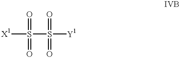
[X1]S(=O)(=O)S([Y1])(=O)=O
